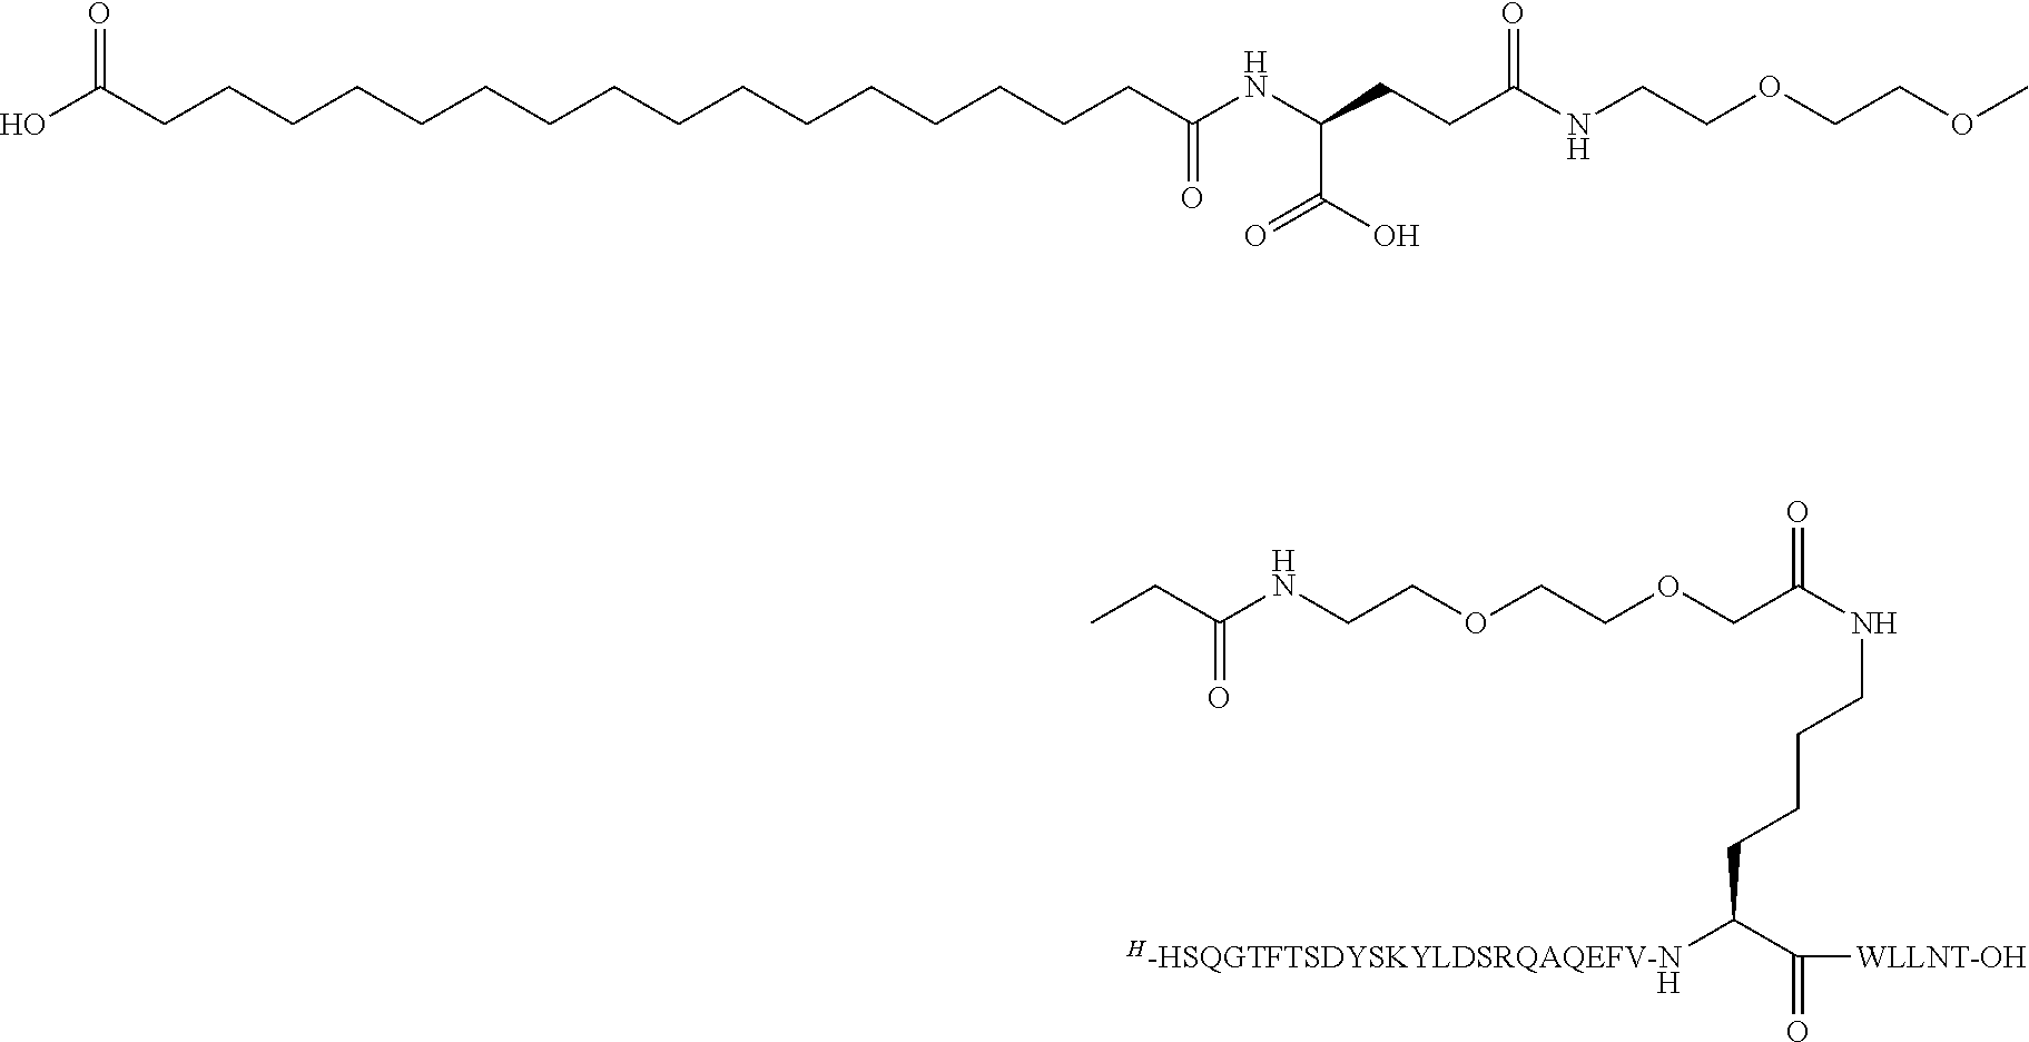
[H].N(CCCCC([H-HSQGTFTSDYSKYLDSRQAQEFV-N])C([WLLNT-OH])=O)C(COCCOCCNC(CC)=O)=O.C(CCCCCCC(NC(CCC(NCCOCCOC)=O)C(O)=O)=O)CCCCCCCCCC(O)=O
